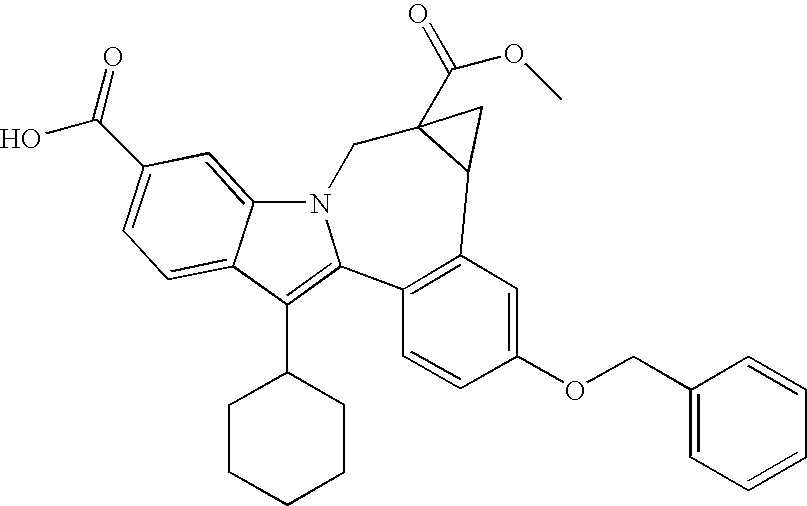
C12=CC(C(O)=O)=CC=C1C(C1CCCCC1)=C1N2CC2(C(=O)OC)C(C3=C1C=CC(OCC1=CC=CC=C1)=C3)C2
